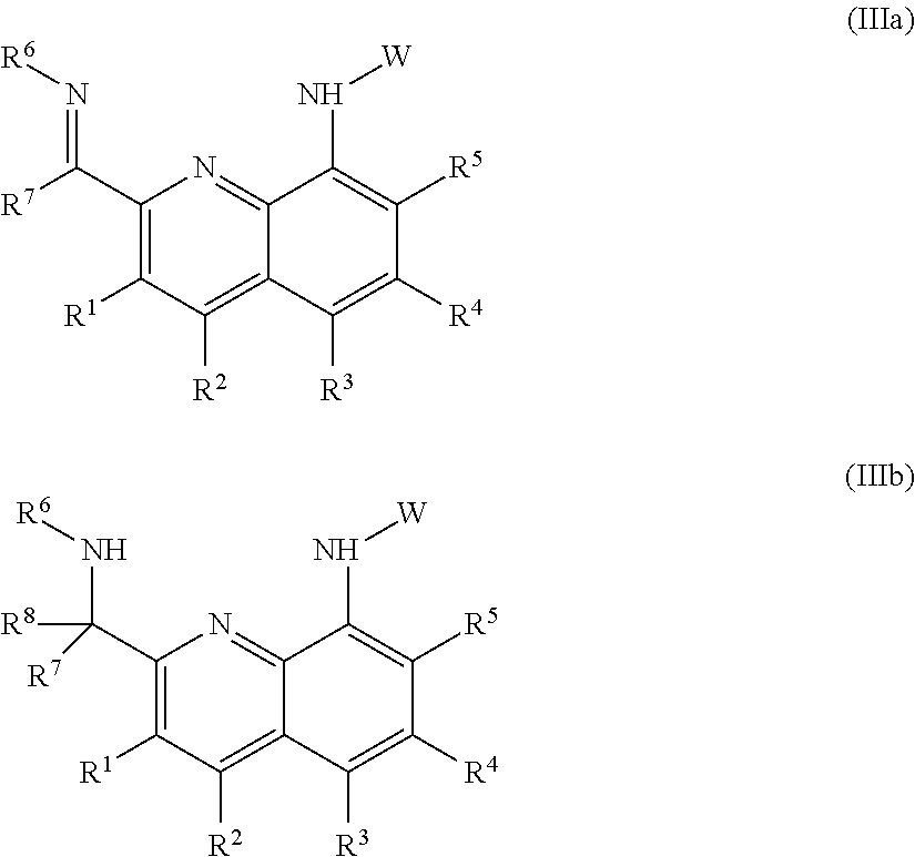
C1(C([R7])=N[R6])=C([R1])C([R2])=C2C(=N1)C(N[W])=C([R5])C([R4])=C2[R3].C1(C([R7])(N[R6])[R8])=C([R1])C([R2])=C2C(=N1)C(N[W])=C([R5])C([R4])=C2[R3]
